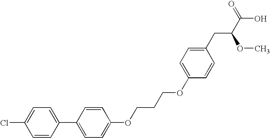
C1=CC(C2=CC=C(OCCCOC3=CC=C(CC(C(O)=O)OC)C=C3)C=C2)=CC=C1Cl
